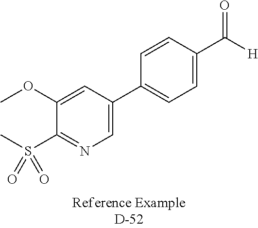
C1(C2=CC=C(C([H])=O)C=C2)=CN=C(S(C)(=O)=O)C(OC)=C1
